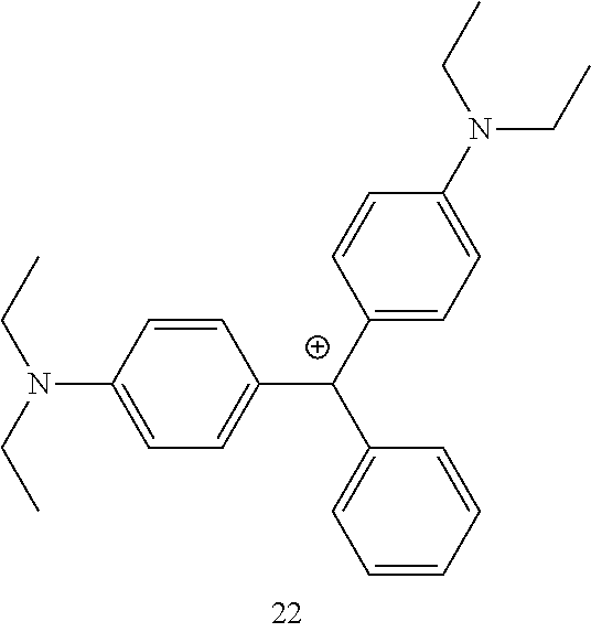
C1(C(C2=CC=CC=C2)C2=CC=C(N(CC)CC)C=C2)=CC=C(N(CC)CC)C=C1
